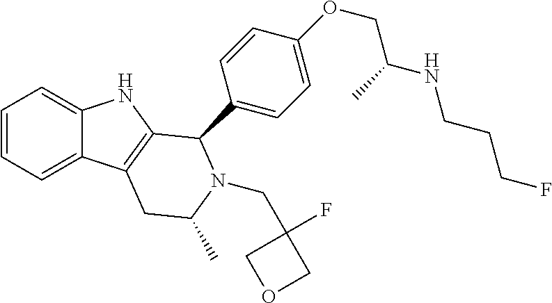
C1=CC=C2C(=C1)NC1=C2CC(C)N(CC2(F)COC2)C1C1=CC=C(OCC(C)NCCCF)C=C1
